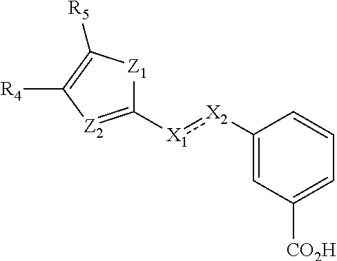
C1([X2]:[X1]C2=[Z2]C([R4])=C([R5])[Z1]2)=CC([CO2H])=CC=C1
